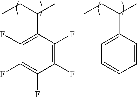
CCC(C)C1=C(F)C(F)=C(F)C(F)=C1F.CCC(C)C1=CC=CC=C1
